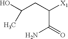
OC(CC([X1])C(=O)N)C
